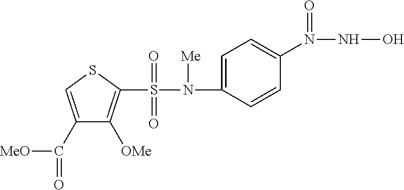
[MeO]C(C1=CSC(S(=O)(=O)N([Me])C2=CC=C(N(NO)=O)C=C2)=C1[OMe])=O
